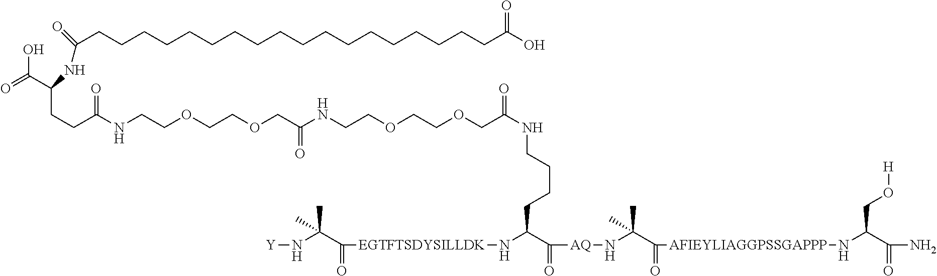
C(C(=O)[AQ]NC(C(=O)[AFIEYLIAGGPSSGAPPP]NC(C(N)=O)CO[H])(C)C)(CCCCNC(COCCOCCNC(COCCOCCNC(CCC(C(O)=O)NC(CCCCCCCCCCCCCCCCCCC(O)=O)=O)=O)=O)=O)N[EGTFTSDYSILLDK]C(C(N[Y])(C)C)=O
